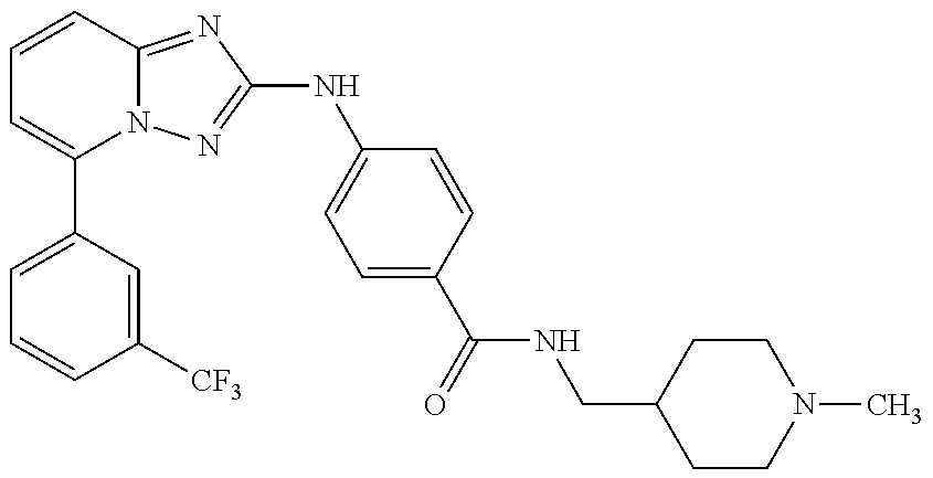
C1(C2=CC=CC([CF3])=C2)=CC=CC2=NC(NC3=CC=C(C(=O)NCC4CCN(C)CC4)C=C3)=NN12
